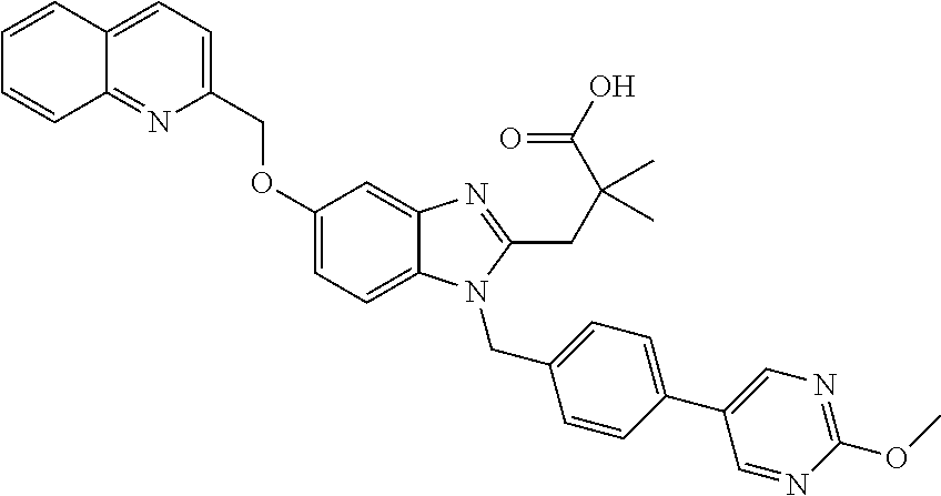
C1=CC2=CC=C(COC3=CC=C4C(=C3)N=C(CC(C(O)=O)(C)C)N4CC3=CC=C(C4=CN=C(OC)N=C4)C=C3)N=C2C=C1
